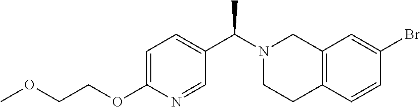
C1=C(OCCOC)N=CC(C(N2CCC3=C(C2)C=C(Br)C=C3)C)=C1
